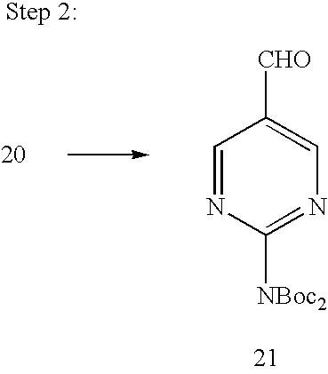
C1=NC([NBoc2])=NC=C1[CHO]
